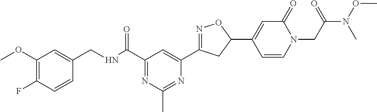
C1(CNC(C2=NC(C)=NC(C3=NOC(C4=CC(=O)N(CC(N(OC)C)=O)C=C4)C3)=C2)=O)=CC(OC)=C(F)C=C1
